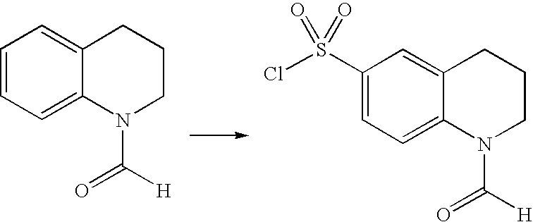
C1(S(Cl)(=O)=O)=CC=C2C(=C1)CCCN2C(=O)[H].C1=CC=C2C(=C1)CCCN2C(=O)[H]
